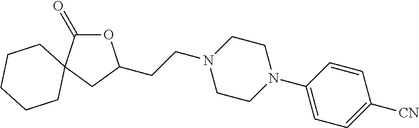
C(CN1CCN(C2=CC=C([CN])C=C2)CC1)C1OC(=O)C2(C1)CCCCC2
